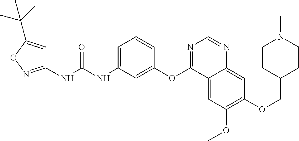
C1(NC(NC2=CC=CC(OC3=NC=NC4=CC(OCC5CCN(C)CC5)=C(OC)C=C34)=C2)=O)=NOC(C(C)(C)C)=C1
